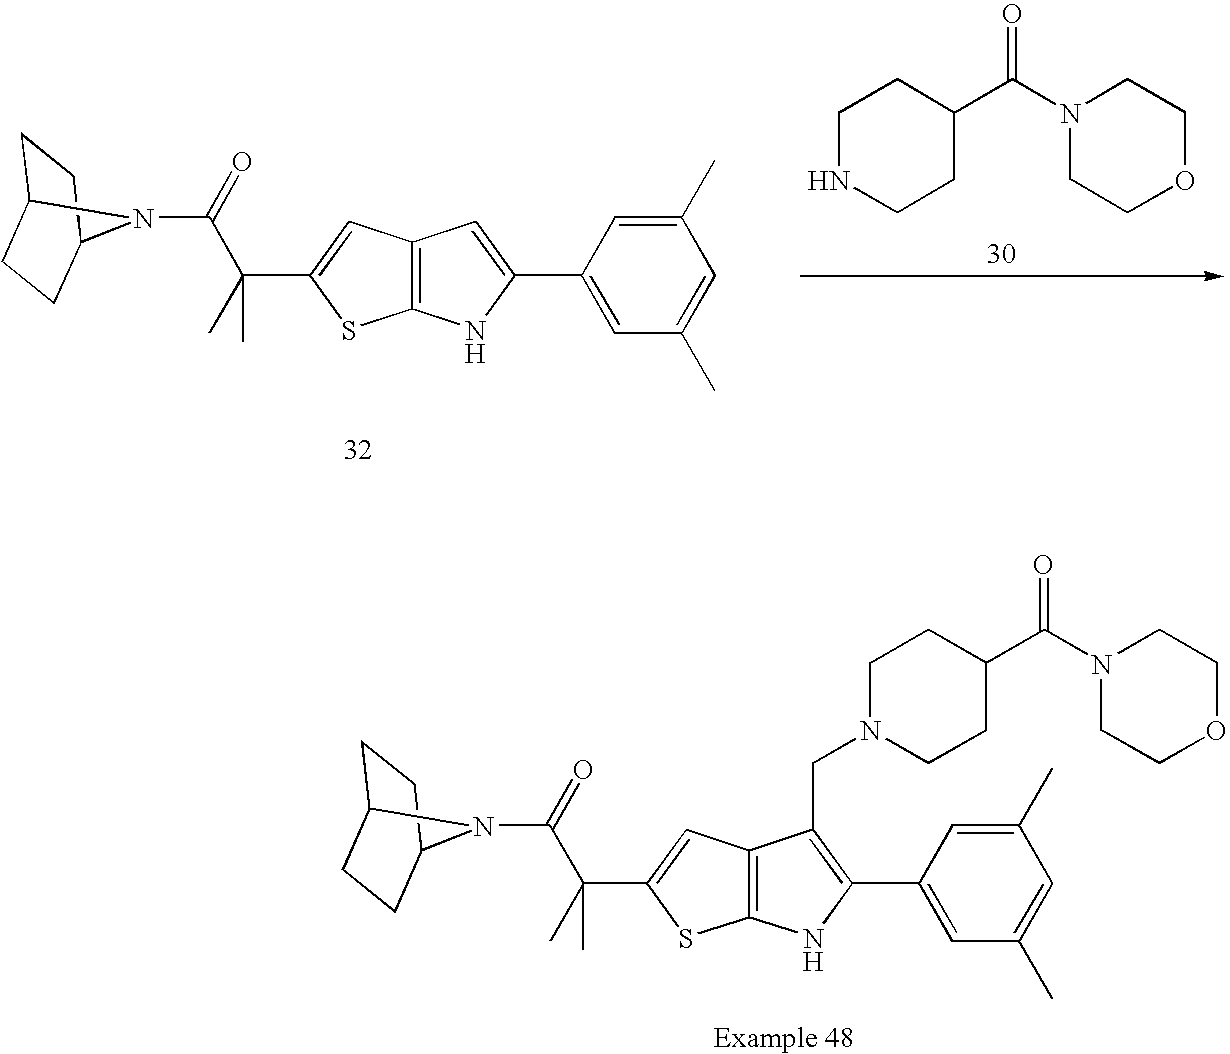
C(=O)(C(C1=CC2=C(S1)NC(C1=CC(C)=CC(C)=C1)=C2CN1CCC(C(N2CCOCC2)=O)CC1)(C)C)N1C2CCC1CC2.C1NCCC(C(N2CCOCC2)=O)C1.C(=O)(N1C2CCC1CC2)C(C1=CC2=C(S1)NC(C1=CC(C)=CC(C)=C1)=C2)(C)C
